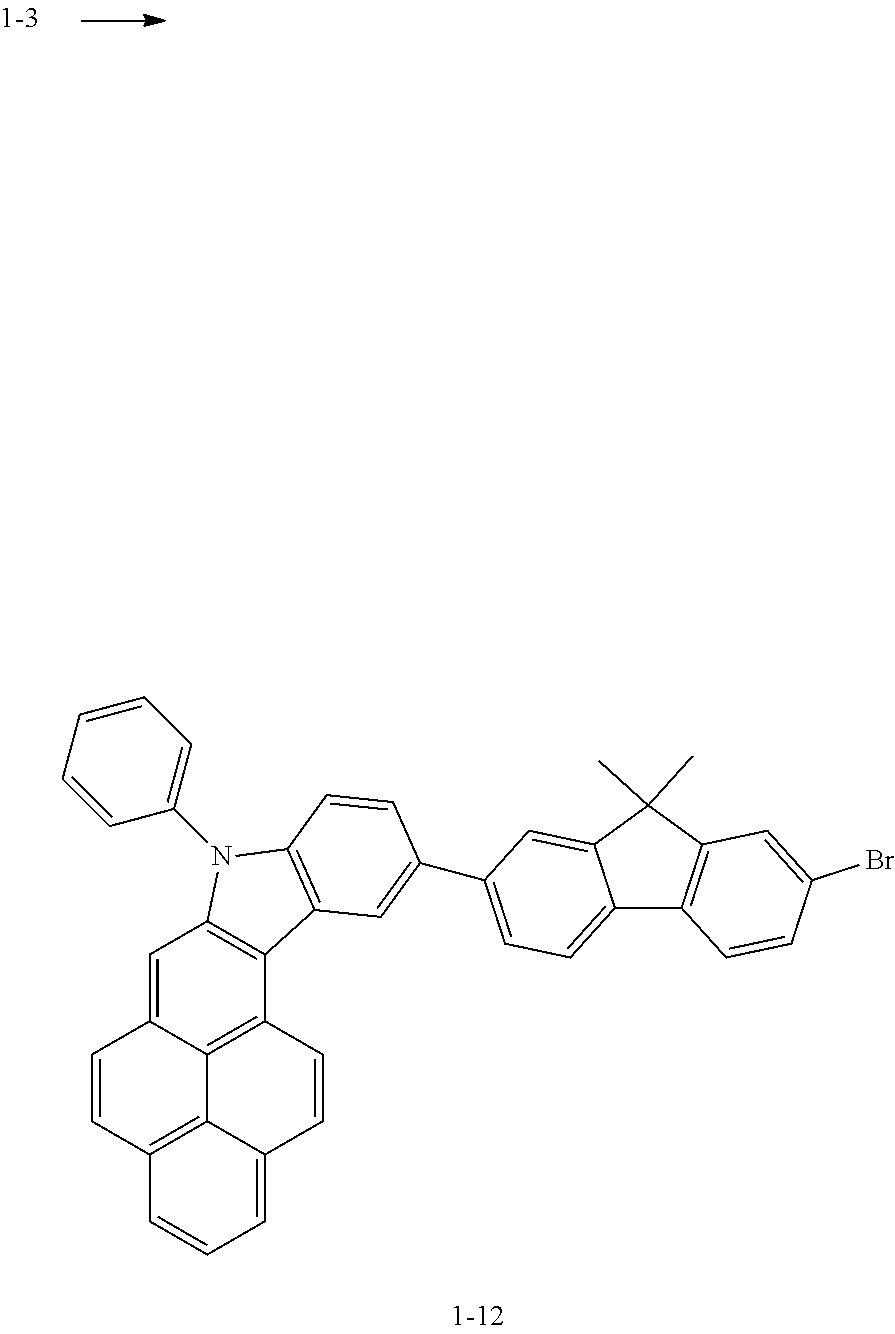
C1=CC2=C3C4=C(C=CC3=CC=C2)C2=C(C=C14)N(C1=CC=CC=C1)C1=C2C=C(C2=CC=C3C(=C2)C(C)(C)C2=C3C=CC(Br)=C2)C=C1
